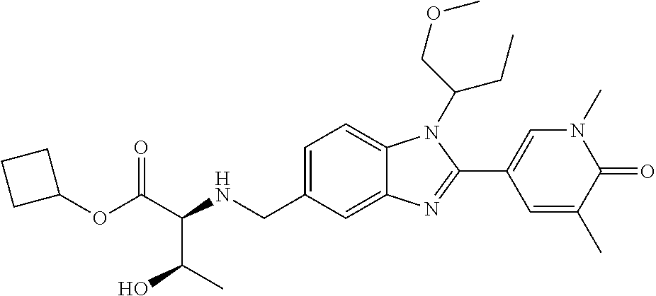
C1=C(CNC(C(OC2CCC2)=O)C(O)C)C=C2C(=C1)N(C(CC)COC)C(C1=CN(C)C(=O)C(C)=C1)=N2
